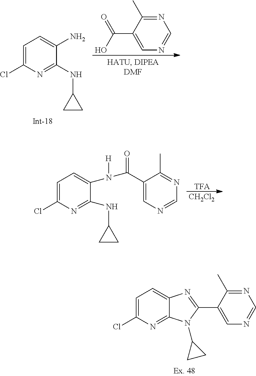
C1=C(Cl)N=C(NC2CC2)C(N)=C1.N1=C(C)C(C(=O)O)=CN=C1.C1=C(Cl)N=C(NC2CC2)C(N([H])C(=O)C2=CN=CN=C2C)=C1.[CH2Cl2].[TFA].C1=C(Cl)N=C2C(=C1)N=C(C1=CN=CN=C1C)N2C1CC1
